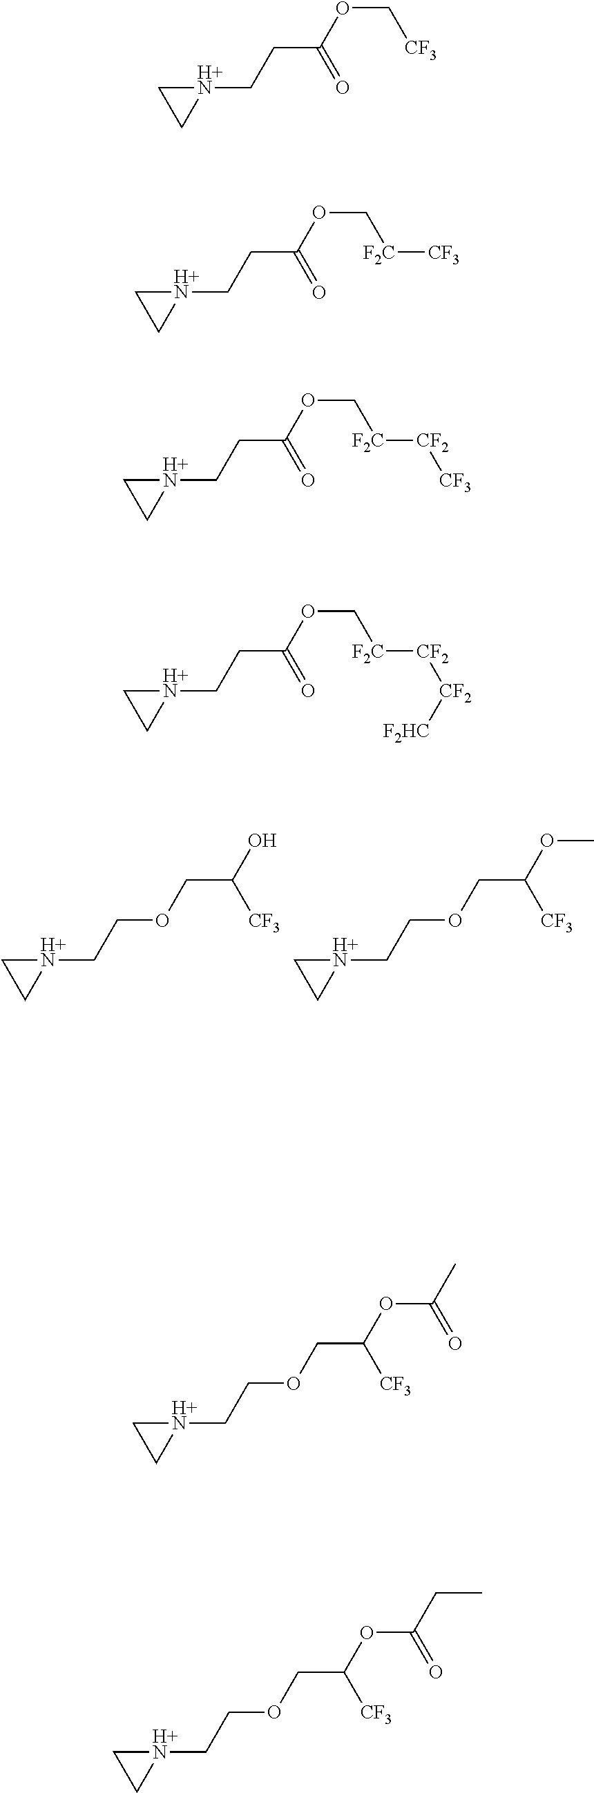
[H+N]1(CCOCC(O)[CF3])CC1.[H+N]1(CCOCC(OC)[CF3])CC1.[H+N]1(CCC(OC[CF3])=O)CC1.[H+N]1(CCC(OC[F2C][CF3])=O)CC1.[H+N]1(CCC(OC[F2C][CF2][CF3])=O)CC1.[H+N]1(CCC(OC[F2C][CF2][CF2][F2HC])=O)CC1.[H+N]1(CCOCC(OC(C)=O)[CF3])CC1.[H+N]1(CCOCC(OC(CC)=O)[CF3])CC1
